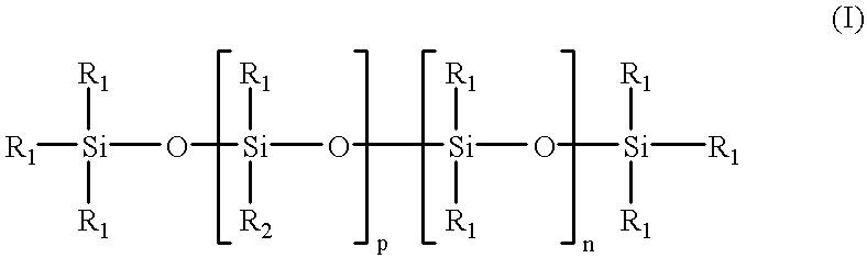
[R1][Si]([R1])([R1])O[Si]([R1])([R2])O[Si](O[Si]([R1])([R1])[R1])([R1])[R1]
